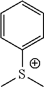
C1=CC([S+](C)C)=CC=C1
